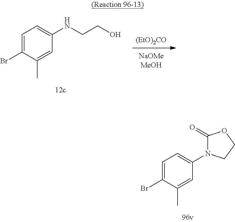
C1=C(Br)C(C)=CC(N2C(=O)OCC2)=C1.[(EtO)2CO].C1=C(Br)C(C)=CC(NCCO)=C1
